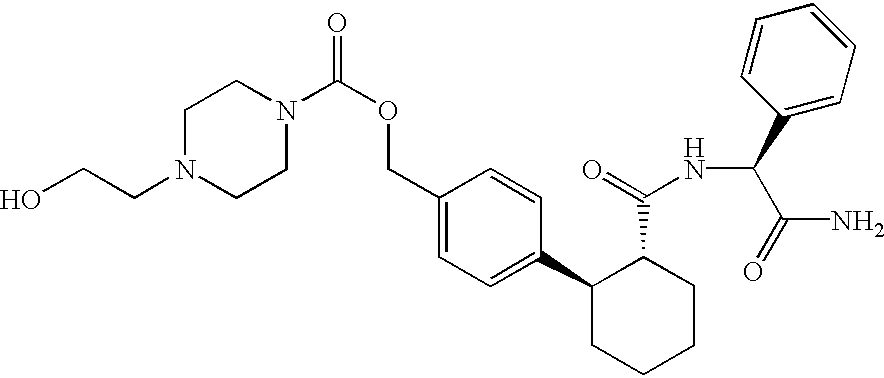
C1(COC(=O)N2CCN(CCO)CC2)=CC=C(C2CCCCC2C(=O)NC(C(=O)N)C2=CC=CC=C2)C=C1
